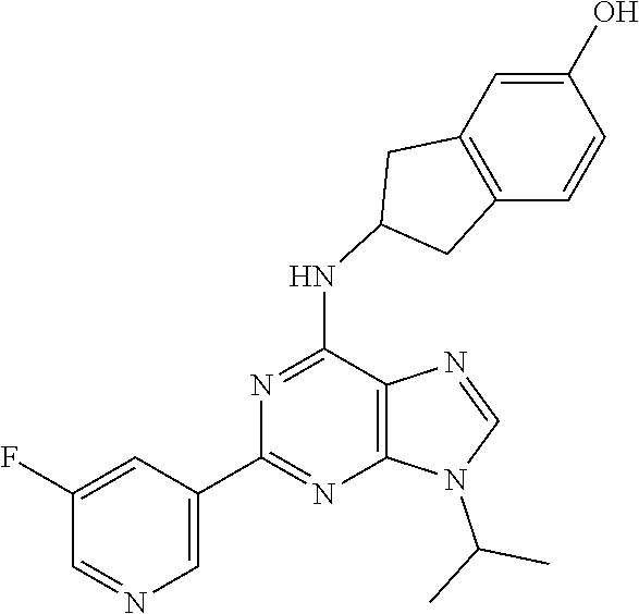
C1(C2=NC3=C(C(NC4CC5=C(C=CC(O)=C5)C4)=N2)N=CN3C(C)C)=CN=CC(F)=C1
